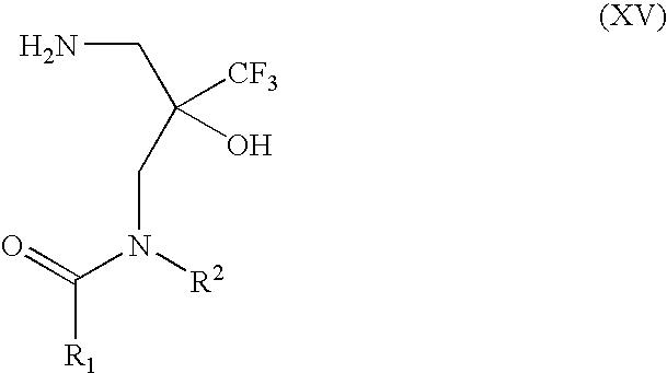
O=C(N([R2])CC(CN)([CF3])O)[R1]
